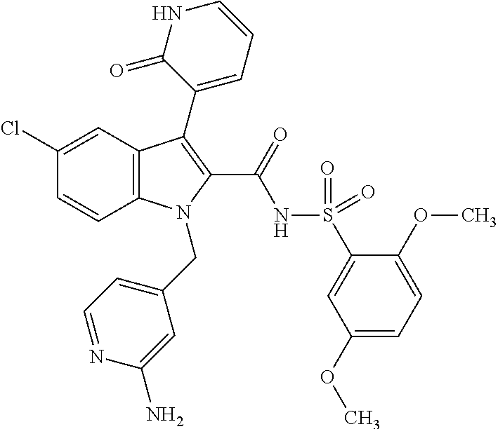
C1(Cl)=CC2=C(C=C1)N(CC1=CC=NC(N)=C1)C(C(=O)NS(=O)(=O)C1=CC(OC)=CC=C1OC)=C2C1=CC=CNC1=O
